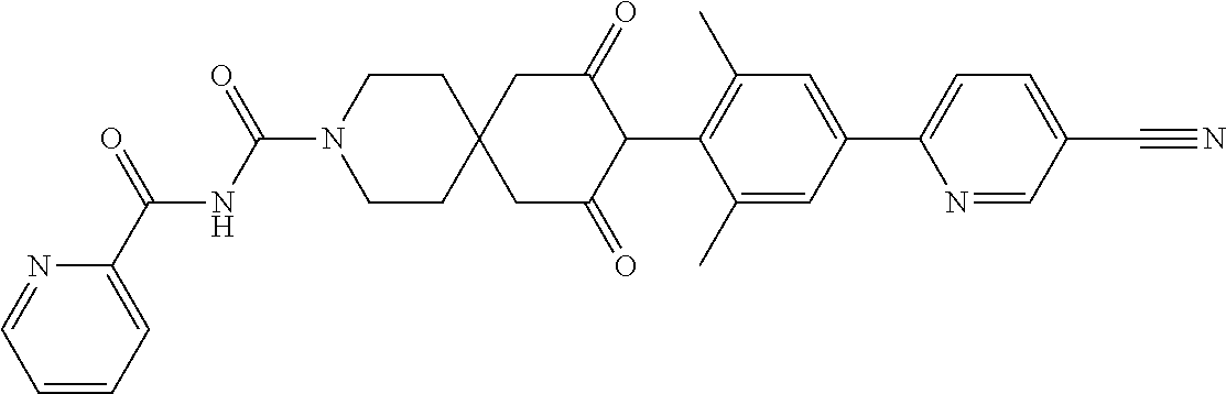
C1(C)=CC(C2=CC=C(C#N)C=N2)=CC(C)=C1C1C(=O)CC2(CC1=O)CCN(C(NC(C1=CC=CC=N1)=O)=O)CC2
